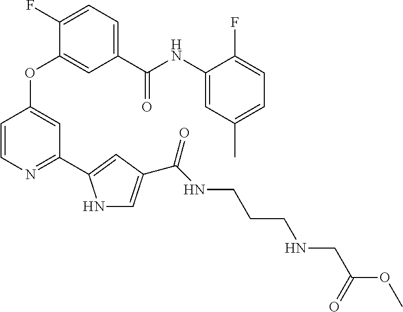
C1=C(C(NC2=CC(C)=CC=C2F)=O)C=C(OC2=CC(C3=CC(C(NCCCNCC(=O)OC)=O)=CN3)=NC=C2)C(F)=C1
